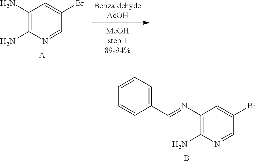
C1=C(Br)C=NC(N)=C1N.[A].C1=C(Br)C=NC(N)=C1N=CC1=CC=CC=C1.B
